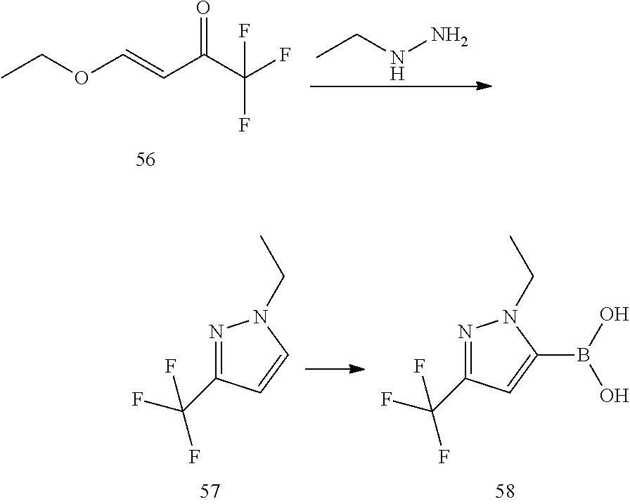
CCOC=CC(C(F)(F)F)=O.CCNN.N1=C(C(F)(F)F)C=CN1CC.N1=C(C(F)(F)F)C=C(B(O)O)N1CC
